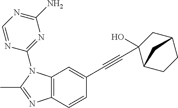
CC1=NC2=C(N1C1=NC(N)=NC=N1)C=C(C#CC1(O)C3CCC(C1)C3)C=C2
